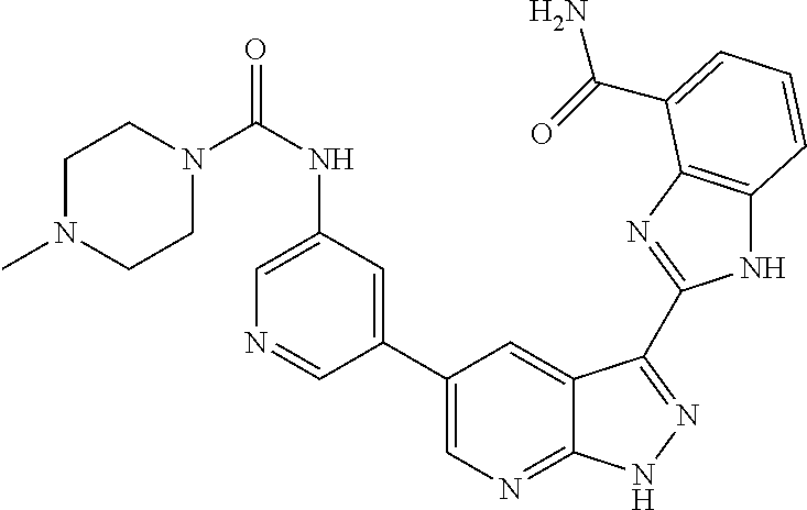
C1(C2=CN=C3C(=C2)C(C2=NC4=C(N2)C=CC=C4C(=O)N)=NN3)=CC(NC(N2CCN(C)CC2)=O)=CN=C1
